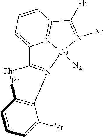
C1=CC([iPr])=C(N2=C([Ph])C3=CC=CC4=N3[Co]2([N2])N([Ar])=C4[Ph])C([iPr])=C1
